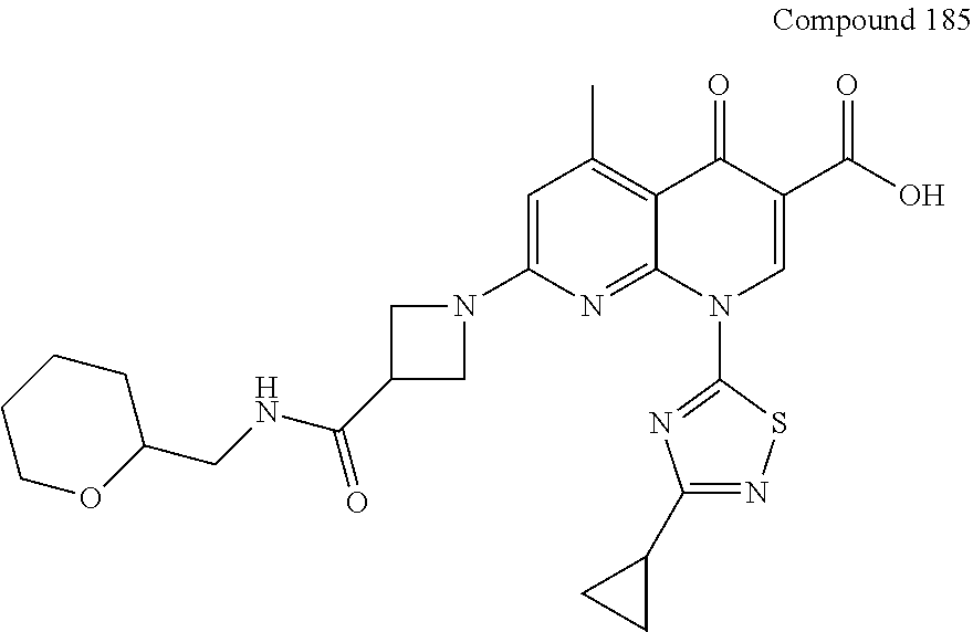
C(NC(=O)C1CN(C2=CC(C)=C3C(=N2)N(C2=NC(C4CC4)=NS2)C=C(C(O)=O)C3=O)C1)C1CCCCO1
